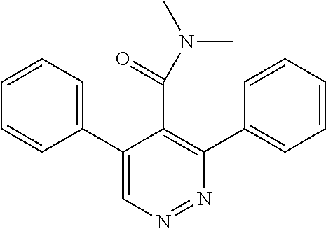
N1=NC(C2=CC=CC=C2)=C(C(N(C)C)=O)C(C2=CC=CC=C2)=C1
